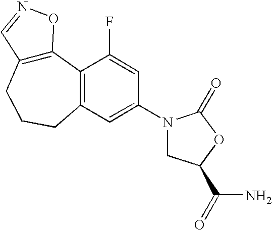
C12=C(CCCC3=C1C(F)=CC(N1CC(C(N)=O)OC1=O)=C3)C=NO2
